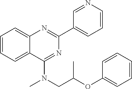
C1=CC=C2C(=C1)N=C(C1=CC=CN=C1)N=C2N(CC(OC1=CC=CC=C1)C)C
